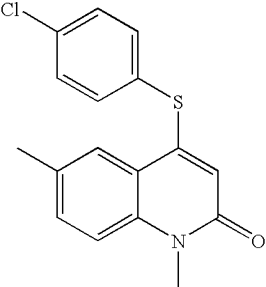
C1(Cl)=CC=C(SC2=CC(=O)N(C)C3=CC=C(C)C=C23)C=C1
